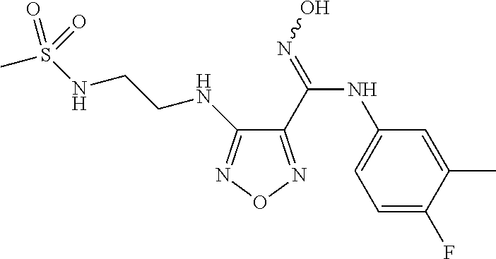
C1(NC(C2=NON=C2NCCNS(C)(=O)=O)=NO)=CC=C(F)C(C)=C1
